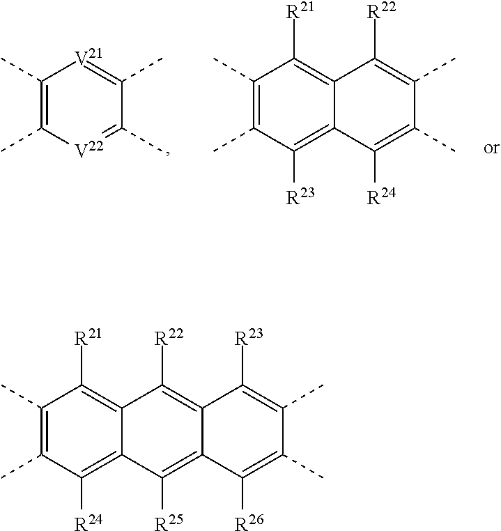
C12=C([R22])C3=C([R21])C(C)=C(C)C([R24])=C3C([R25])=C1C([R26])=C(C)C(C)=C2[R23].C1(C)=C(C)[V22]=C(C)C(C)=[V21]1.C12=C([R21])C(C)=C(C)C([R23])=C1C([R24])=C(C)C(C)=C2[R22]
